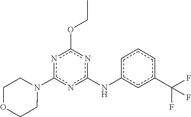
c1c(C(F)(F)F)cc(Nc2nc(OCC)nc(N3CCOCC3)n2)cc1
